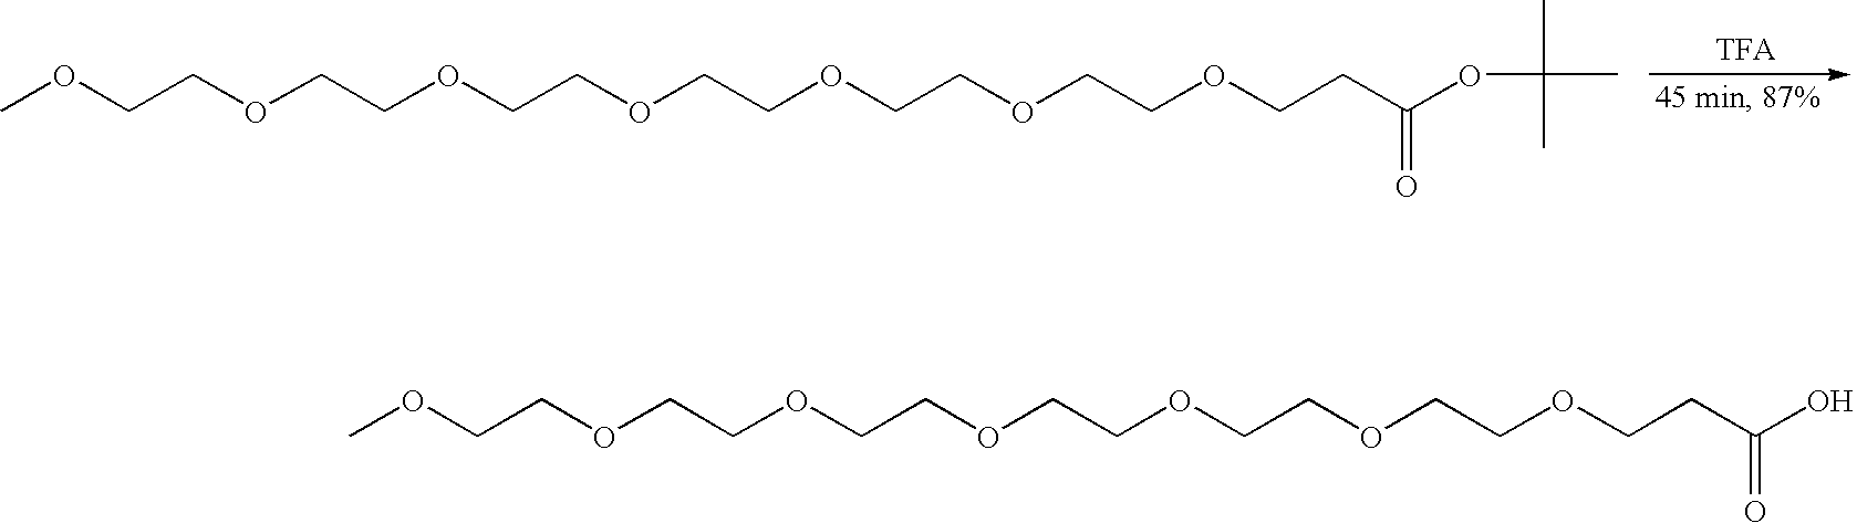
COCCOCCOCCOCCOCCOCCOCCC(OC(C)(C)C)=O.COCCOCCOCCOCCOCCOCCOCCC(O)=O
